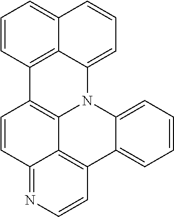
C1=CC2=NC=CC3=C2C2=C1C1=C4C(=CC=CC4=CC=C1)N2C1=CC=CC=C13
